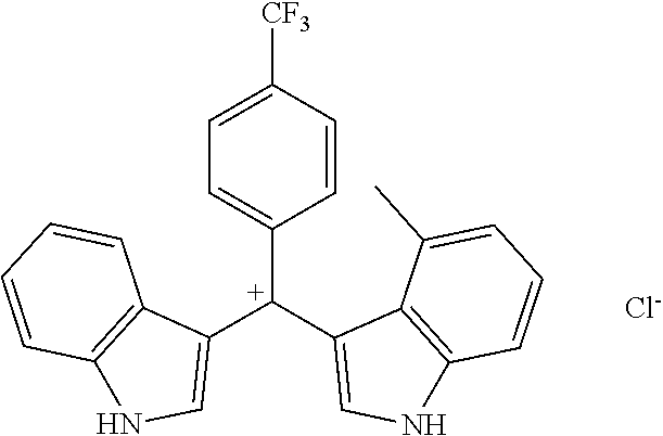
[Cl-].C12=C(NC=C1[C+](C1=CC=C([CF3])C=C1)C1=CNC3=C1C=CC=C3)C=CC=C2C
